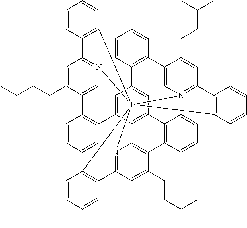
C1=CC2=C(C=C1)[Ir]1345N6=C2C=C(CCC(C)C)C(=C6)C2=C(C=CC=C2)C2=CC(=CC(=C2)C2=C(C=CC=C2)C2=CN1=C(C=C2CCC(C)C)C1=C3C=CC=C1)C1=C(C=CC=C1)C1=CN4=C(C=C1CCC(C)C)C1=C5C=CC=C1
